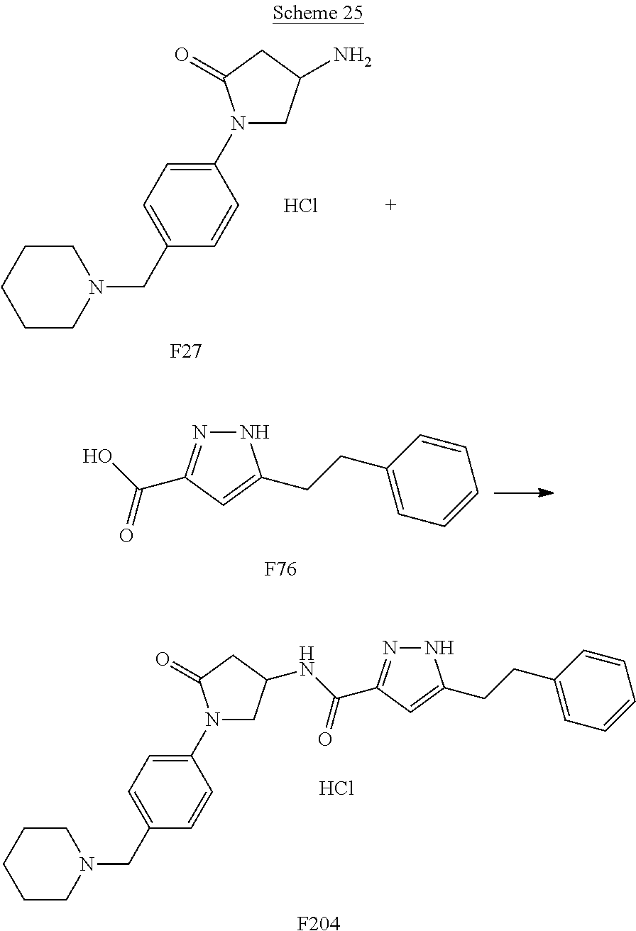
N1(C2=CC=C(CN3CCCCC3)C=C2)CC(N)CC1=O.[F27].Cl.N1N=C(C(O)=O)C=C1CCC1=CC=CC=C1.[F76].[F204].Cl.N1(C2=CC=C(CN3CCCCC3)C=C2)CC(NC(=O)C2=NNC(CCC3=CC=CC=C3)=C2)CC1=O
